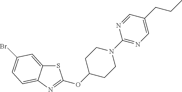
S1C2=CC(Br)=CC=C2N=C1OC1CCN(C2=NC=C(CCC)C=N2)CC1
